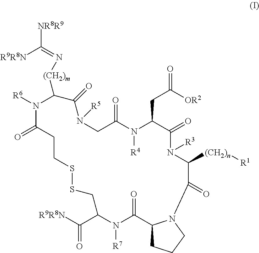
[NR8R9]C(=N[(CH2)m]C1C(=O)N([R5])CC(=O)N([R4])C(CC(=O)[OR2])C(=O)N([R3])C([(CH2)n][R1])C(=O)N2C(C(=O)N([R7])C(C(=O)[R9R8N])CSSCCC(=O)N1[R6])CCC2)[R9R8N]
